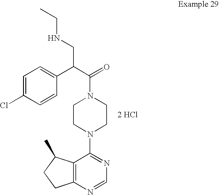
[2 HCl].C12=C(N=CN=C1N1CCN(C(=O)C(C3=CC=C(Cl)C=C3)CNCC)CC1)CCC2C
